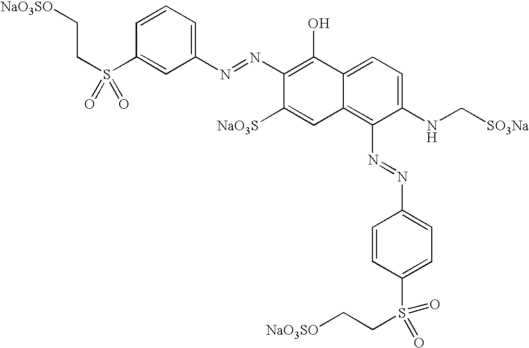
C1=CC=C(N=NC2=C(O)C3=CC=C(NC[SO3Na])C(N=NC4=CC=C(S(CC[NaO3SO])(=O)=O)C=C4)=C3C=C2[NaO3S])C=C1S(CC[NaO3SO])(=O)=O
